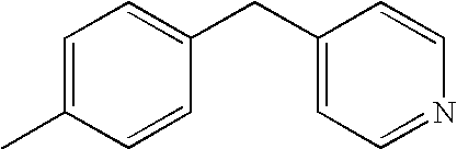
C1=C(C)C=CC(CC2=CC=NC=C2)=C1
